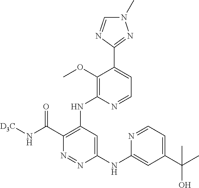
C1(NC2=CC(C(C)(O)C)=CC=N2)=CC(NC2=C(OC)C(C3=NN(C)C=N3)=CC=N2)=C(C(N[D3C])=O)N=N1
